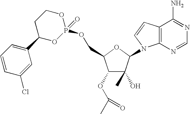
C1(OC(C)=O)C(O)(C)C(N2C3=C(C=C2)C(N)=NC=N3)OC1COP1(=O)OCCC(C2=CC=CC(Cl)=C2)O1
